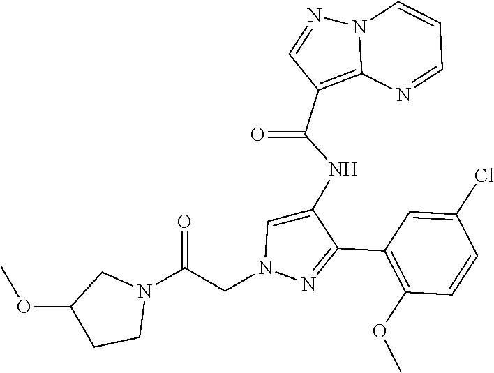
C1(C2=NN(CC(N3CC(OC)CC3)=O)C=C2NC(C2=C3N(N=C2)C=CC=N3)=O)=C(OC)C=CC(Cl)=C1
